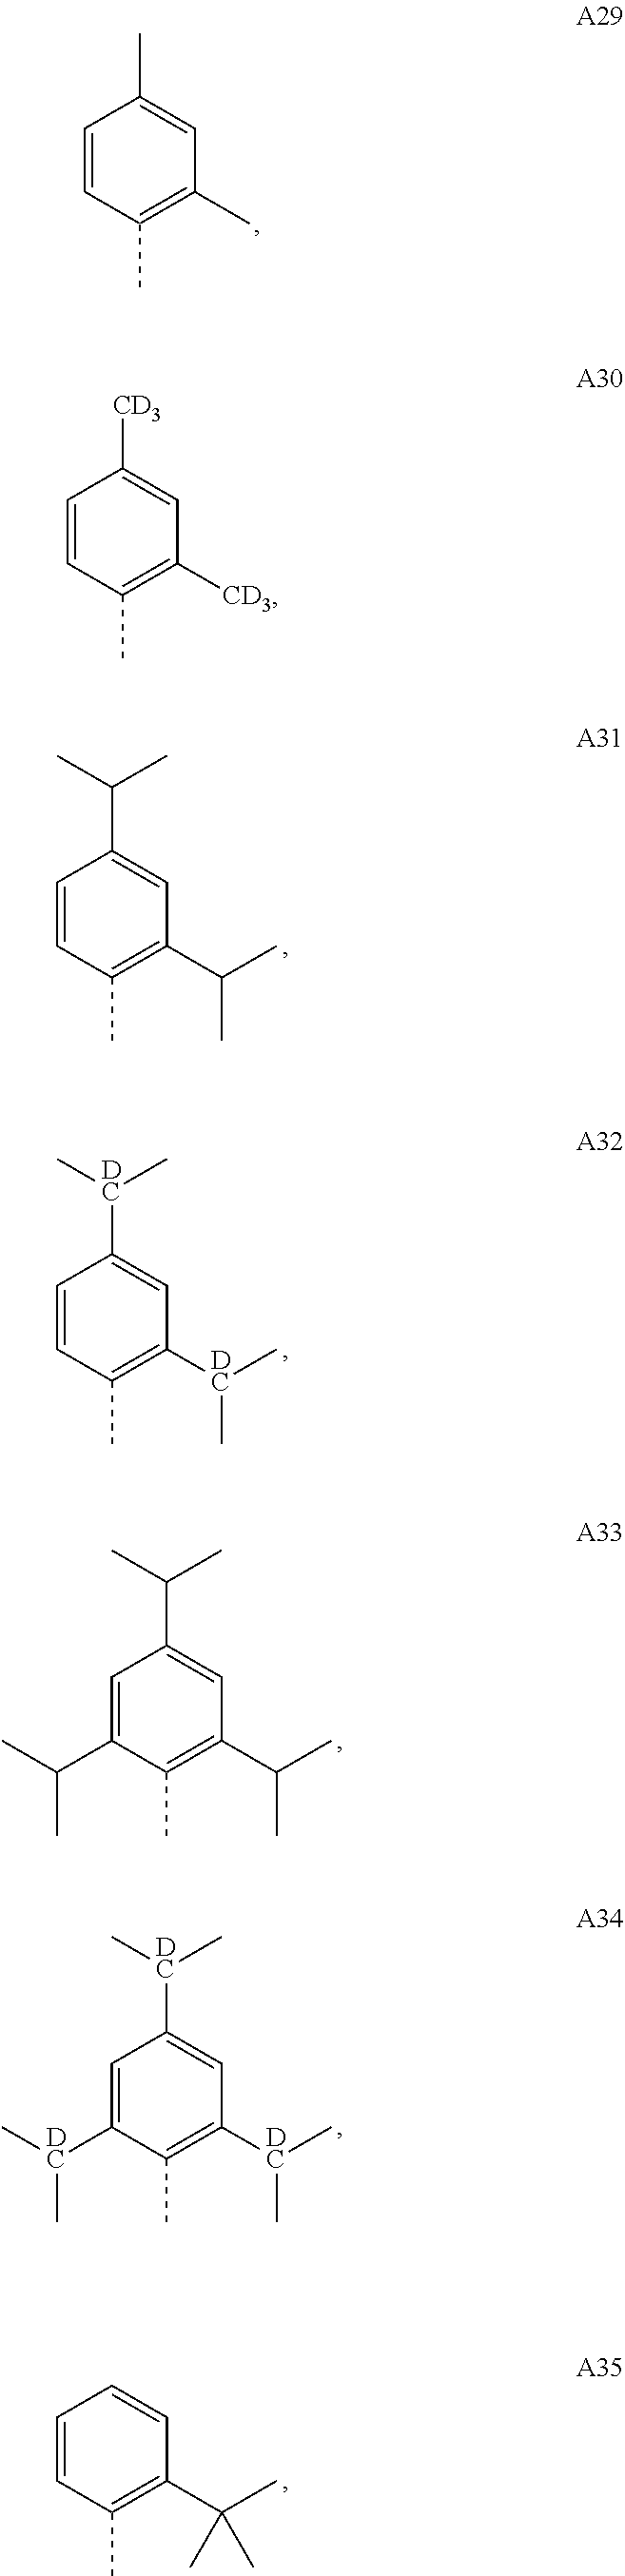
C1=CC(C)=C(C)C=C1C.C1=CC(C)=C([CD3])C=C1[CD3].C1=CC(C)=C(C(C)C)C=C1C(C)C.C1=CC(C)=C([DC](C)C)C=C1[DC](C)C.C1=C(C(C)C)C(C)=C(C(C)C)C=C1C(C)C.C1=C([DC](C)C)C(C)=C([DC](C)C)C=C1[DC](C)C.C1=CC(C)=C(C(C)(C)C)C=C1
